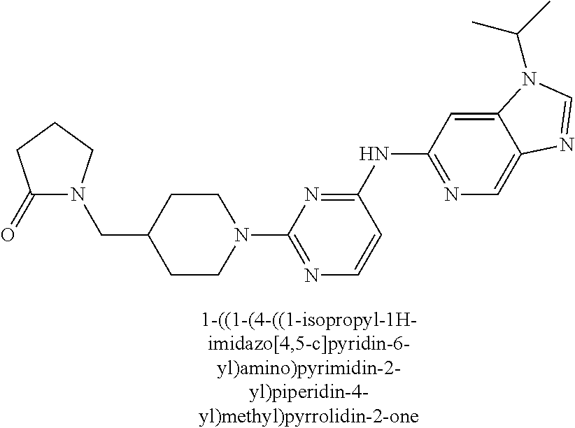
N1(C2=NC=CC(NC3=NC=C4C(=C3)N(C(C)C)C=N4)=N2)CCC(CN2C(=O)CCC2)CC1
